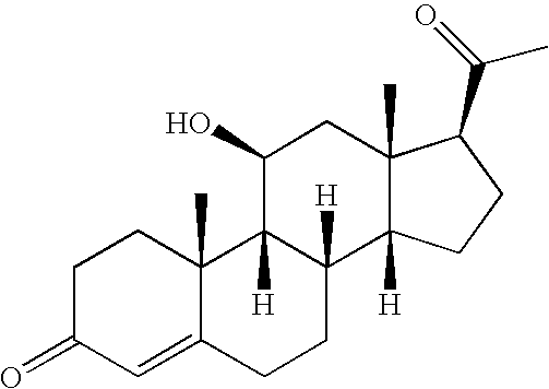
C1C(=O)C=C2C(C)(C1)C1([H])C([H])(CC2)C2([H])C(C)(CC1O)C(C(=O)C)CC2
